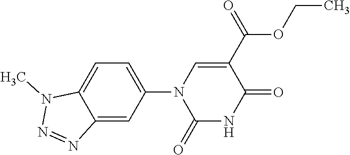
C1(N2C(=O)NC(=O)C(C(=O)OCC)=C2)=CC=C2C(=C1)N=NN2C
